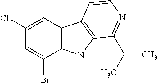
C12=C(NC3=C1C=CN=C3C(C)C)C(Br)=CC(Cl)=C2
